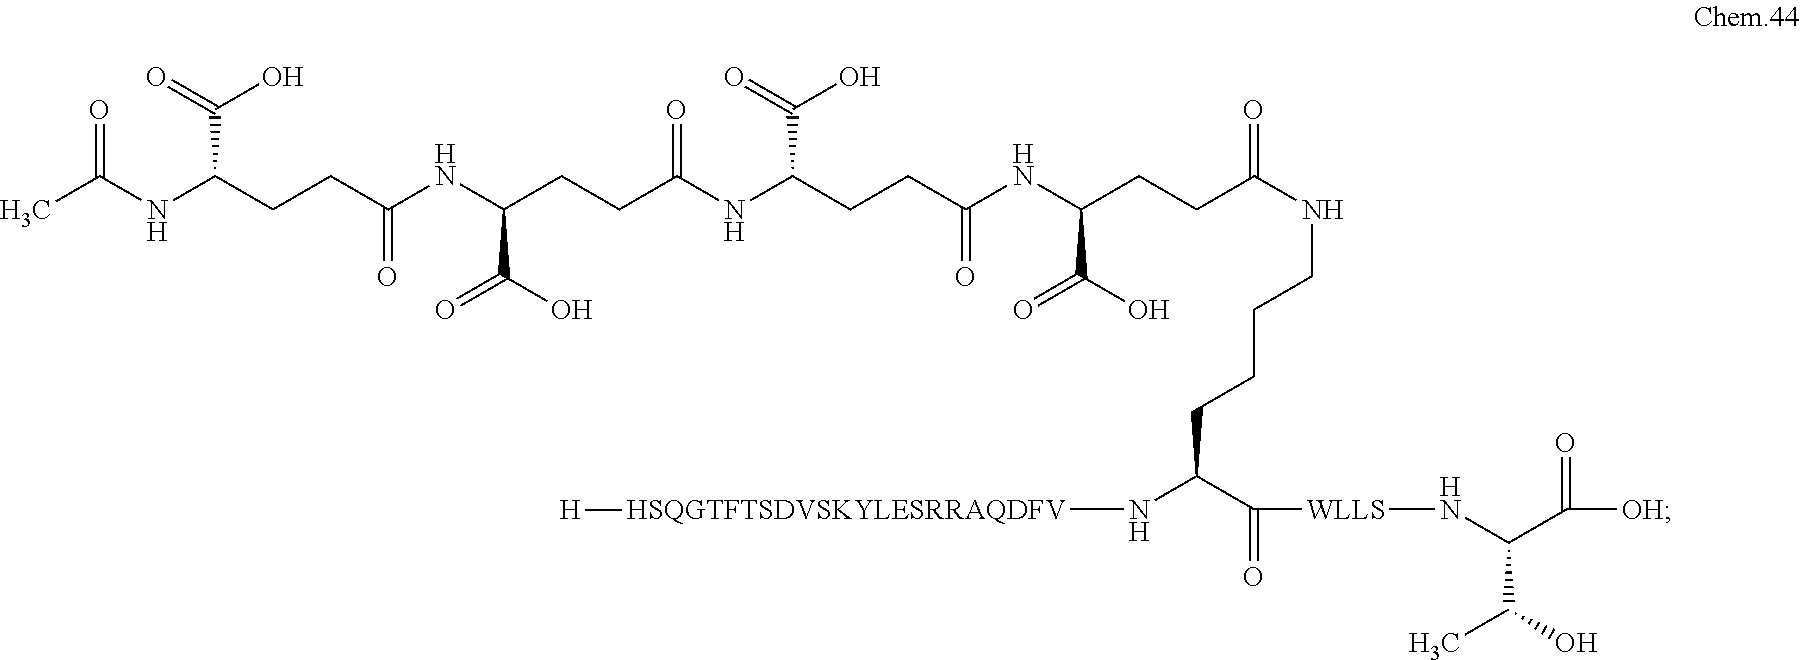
CC(NC(CCC(NC(CCC(NC(CCC(NC(CCC(NCCCCC(C([WLLS]NC(C([OH])=O)C(O)C)=O)N[HSQGTFTSDVSKYLESRRAQDFV][H])=O)C(O)=O)=O)C(=O)O)=O)C(O)=O)=O)C(=O)O)=O
